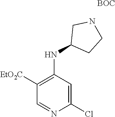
C1(NC2=C([EtO2C])C=NC(Cl)=C2)CCNC1.[BOC]
